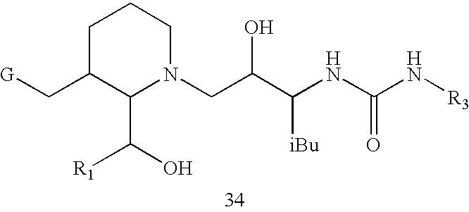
C1C(C[G])C(C(O)[R1])N(CC(C(NC(N[R3])=O)[iBu])O)CC1
